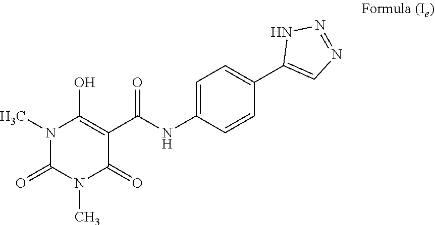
N1(C)C(=O)N(C)C(=O)C(C(NC2=CC=C(C3=CN=NN3)C=C2)=O)=C1O
